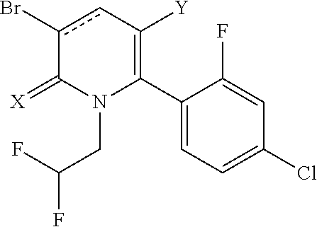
C1(C2=C([Y])cc(Br)C(=[X])N2CC(F)F)=CC=C(Cl)C=C1F
